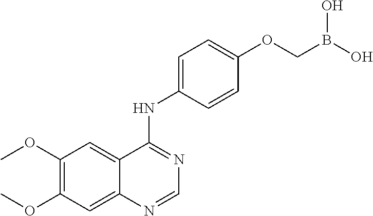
C1(OC)=C(OC)C=C2C(=C1)C(NC1=CC=C(OCB(O)O)C=C1)=NC=N2
